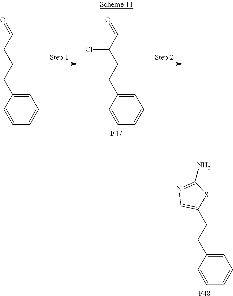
C1=C(CCC2=CN=C(N)S2)C=CC=C1.[F48].C1=C(CCC(C=O)Cl)C=CC=C1.[F47].C1=C(CCCC=O)C=CC=C1
